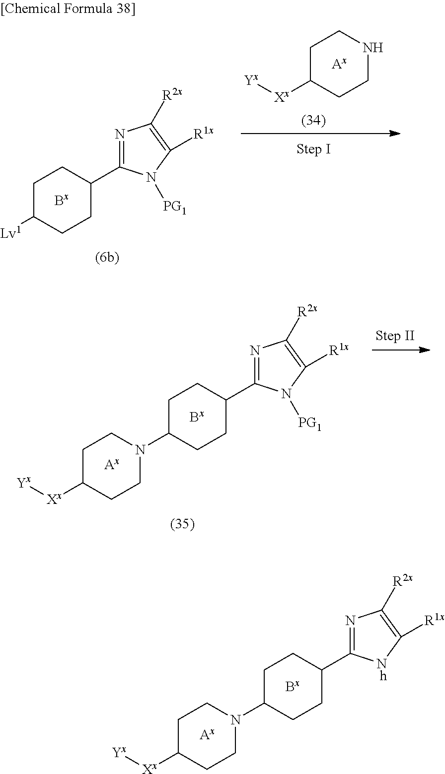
C1C([Lv1])CCC(C2=NC([R2x])=C([R1x])N2[PG1])C1.C1C([Xx][Yx])CCNC1.C1C(N2CCC([Xx][Yx])CC2)CCC(C2=NC([R2x])=C([R1x])N2[PG1])C1.C1C(N2CCC([Xx][Yx])CC2)CCC(C2=NC([R2x])=C([R1x])[Nh]2)C1
